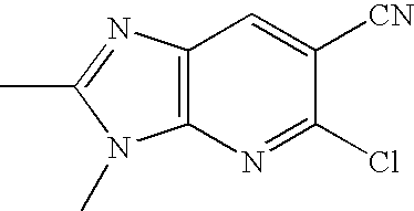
C12=C(N=C(Cl)C([CN])=C1)N(C)C(C)=N2
